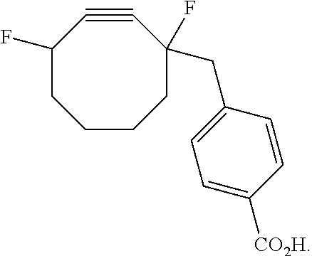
C1(F)CCCCC(F)(CC2=CC=C([CO2H])C=C2)C#C1
